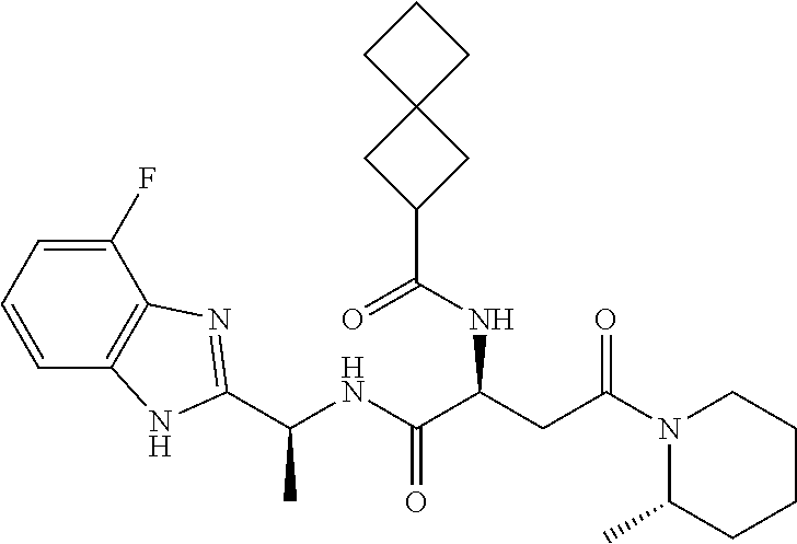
C1=C(F)C2=C(C=C1)NC(C(NC(C(CC(N1C(C)CCCC1)=O)NC(C1CC3(C1)CCC3)=O)=O)C)=N2
